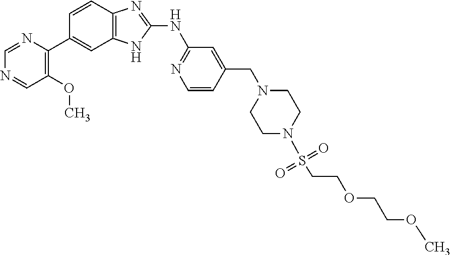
C1=NC(C2=CC3=C(C=C2)N=C(NC2=NC=CC(CN4CCN(S(=O)(=O)CCOCCOC)CC4)=C2)N3)=C(OC)C=N1
